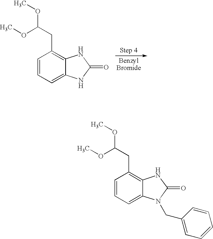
C1=CC=C2C(=C1CC(OC)OC)NC(=O)N2.C1=CC=C2C(=C1CC(OC)OC)NC(=O)N2CC1=CC=CC=C1
